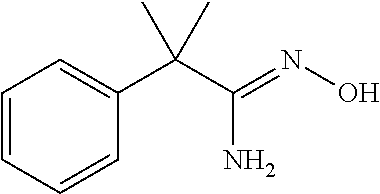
C1=CC=CC(C(C(=NO)N)(C)C)=C1
